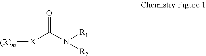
[(R)m][X]C(N([R1])[R2])=O
